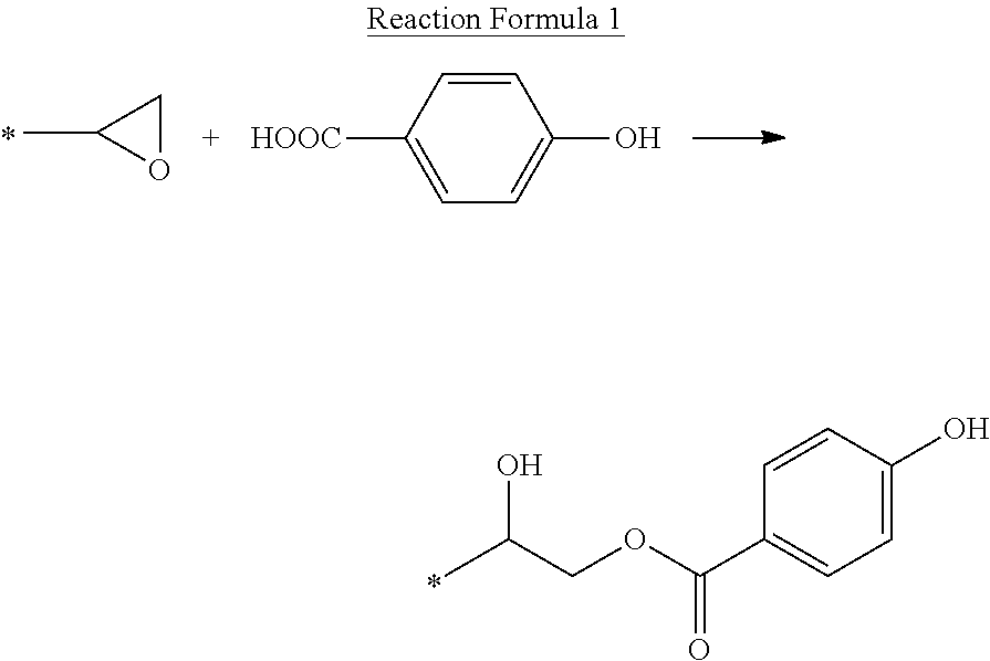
O1CC1C.OC1=CC=C([HOOC])C=C1.C1=CC(O)=CC=C1C(=O)OCC(C)O
